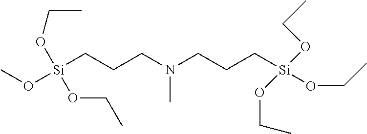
[Si](CCCN(CCC[Si](OCC)(OCC)OCC)C)(OC)(OCC)OCC
